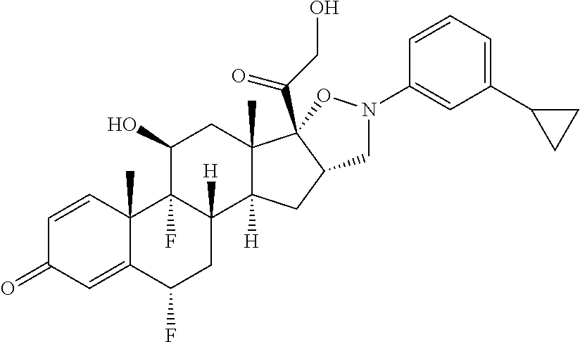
C1=CC2(C)C(=CC1=O)C(F)CC1([H])C2(F)C(O)CC2(C)C1([H])CC1C2(C(CO)=O)ON(C2=CC(C3CC3)=CC=C2)C1
